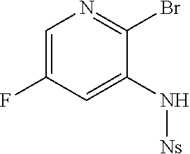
C1=C(F)C=C(N[Ns])C(Br)=N1
